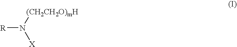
[R]N([(CH2CH2O)mH])[X]
